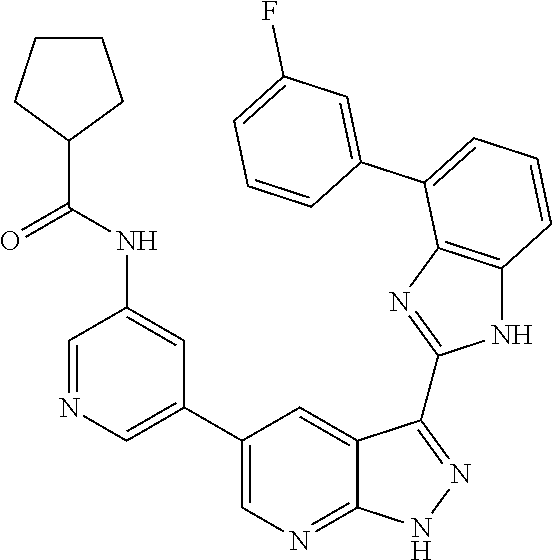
C1=C(C2=CC=CC3=C2N=C(C2=NNC4=NC=C(C5=CN=CC(NC(C6CCCC6)=O)=C5)C=C42)N3)C=CC=C1F
